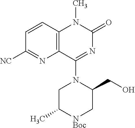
[NBoc]1C(C)CN(C2=NC(=O)N(C)C3=C2N=C([NC])C=C3)C(CO)C1
